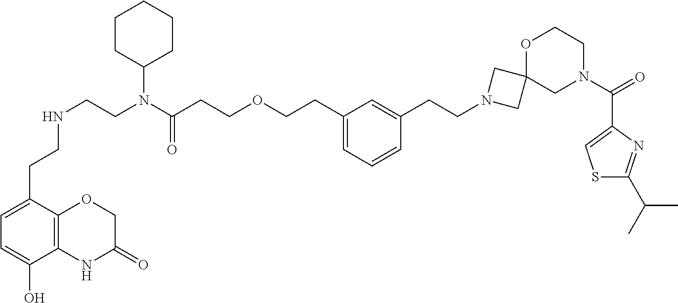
C(CCOCCC1=CC=CC(CCN2CC3(C2)CN(C(=O)C2=CSC(C(C)C)=N2)CCO3)=C1)(=O)N(CCNCCC1=CC=C(O)C2=C1OCC(=O)N2)C1CCCCC1
